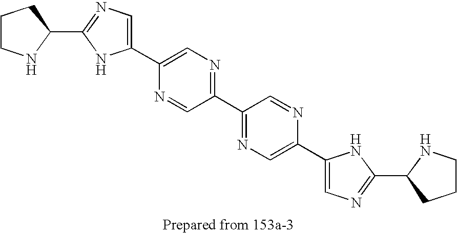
C1(C2=NC=C(C3=CN=C(C4NCCC4)N3)N=C2)=NC=C(C2=CN=C(C3NCCC3)N2)N=C1
